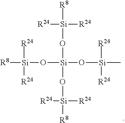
[R8][Si](O[Si](O[Si]([R8])([R24])[R24])(O[Si]([R8])([R24])[R24])O[Si](C)([R24])[R24])([R24])[R24]
